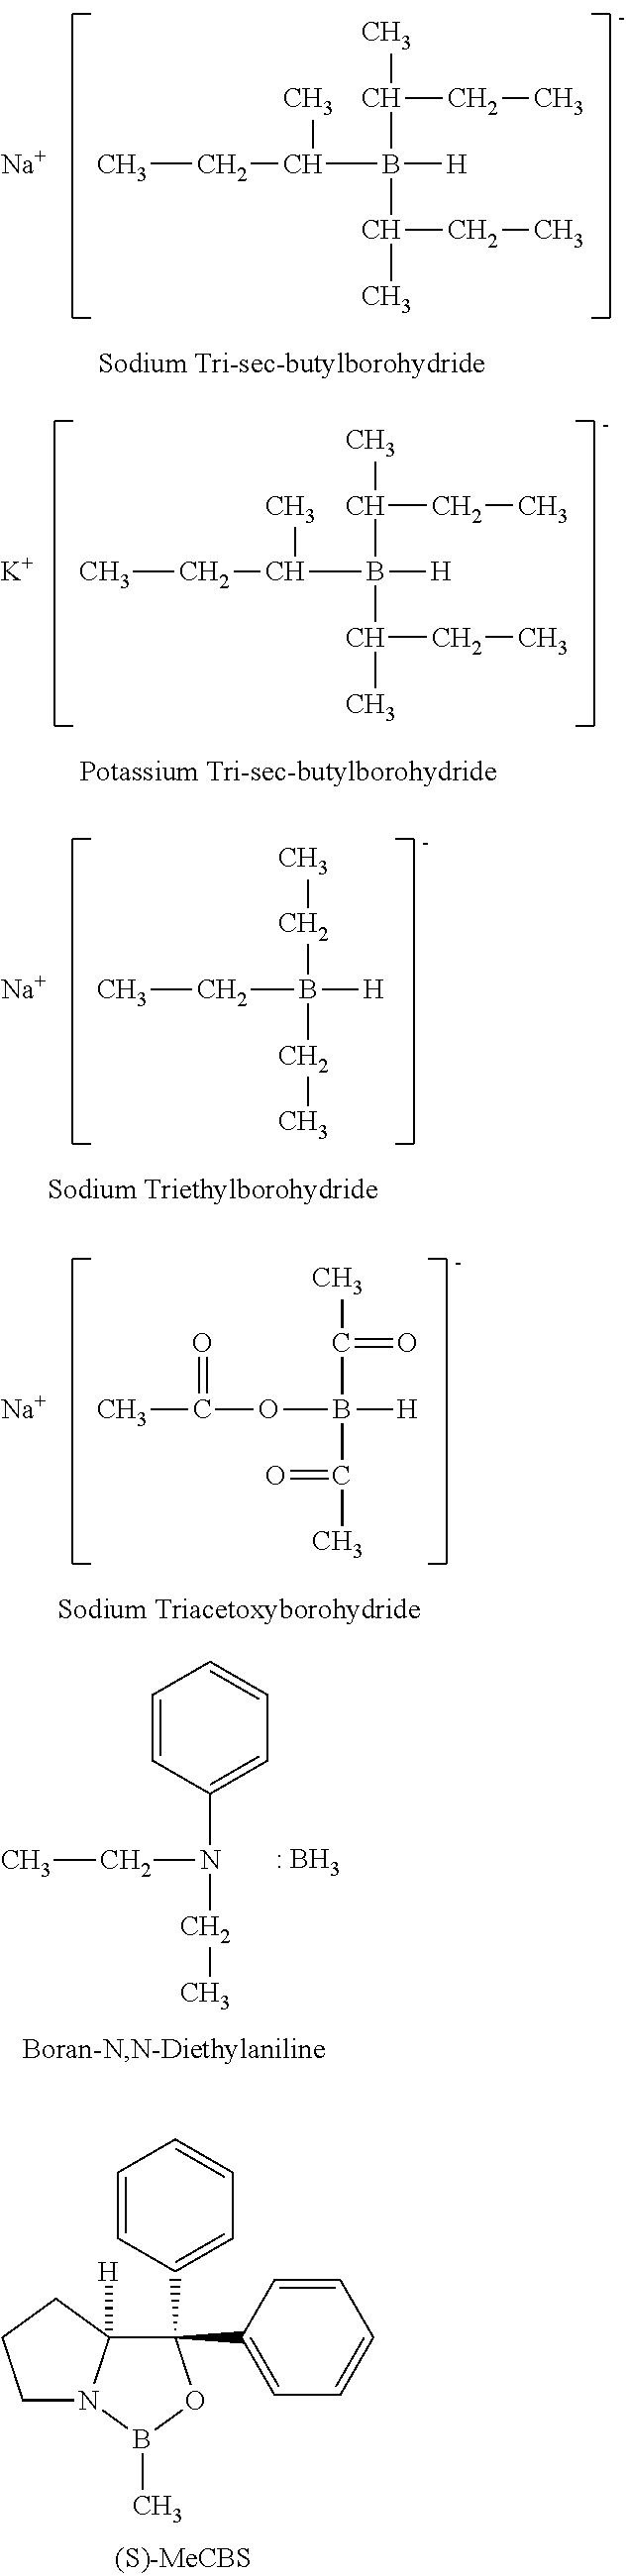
CCC(B([H])(C(CC)C)C(C)CC)C.[Na].CCC(B([H])(C(CC)C)C(C)CC)C.[K].[Na].CCB([H])(CC)CC.CC(OB([H])(C(C)=O)C(C)=O)=O.[Na].C1=CC(N(CC)CC)=CC=C1.C1(C2=CC=CC=C2)(C2=CC=CC=C2)C2([H])N(B(C)O1)CCC2
